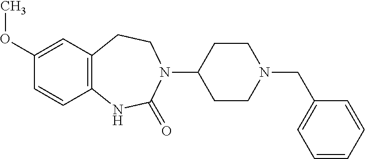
C1=CC2=C(C=C1OC)CCN(C1CCN(CC3=CC=CC=C3)CC1)C(=O)N2
